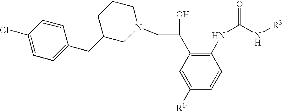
C1=C([R14])C=CC(NC(=O)N[R3])=C1C(CN1CCCC(CC2=CC=C(Cl)C=C2)C1)O
